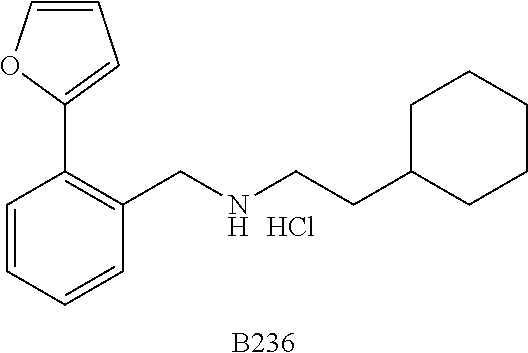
[B236].C1=CC=CC(CNCCC2CCCCC2)=C1C1=CC=CO1.Cl
